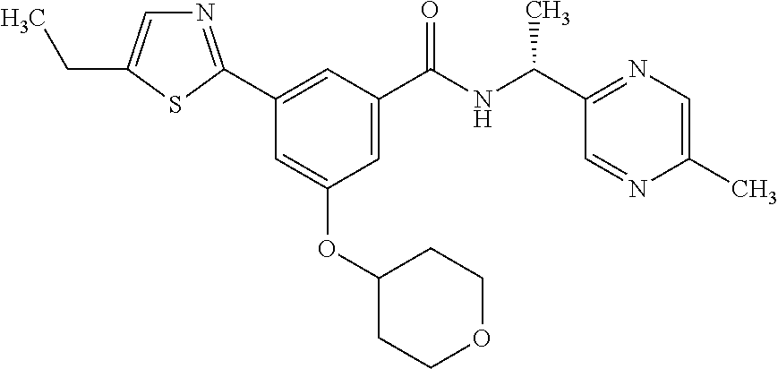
C1=C(C(NC(C2=NC=C(C)N=C2)C)=O)C=C(C2=NC=C(CC)S2)C=C1OC1CCOCC1
